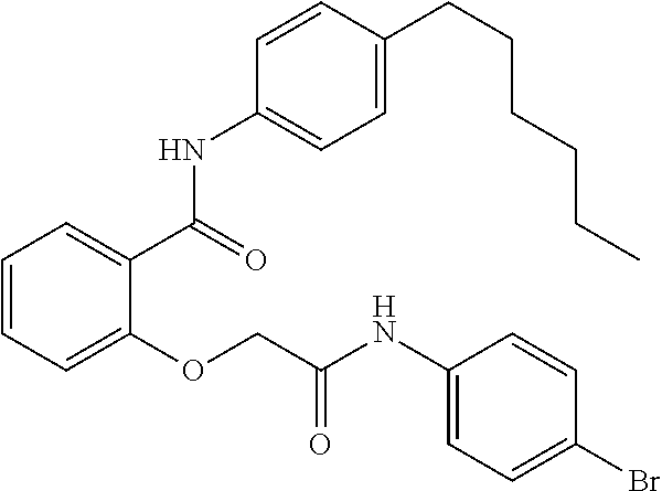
C1=CC=C(OCC(NC2=CC=C(Br)C=C2)=O)C(C(NC2=CC=C(CCCCCC)C=C2)=O)=C1
